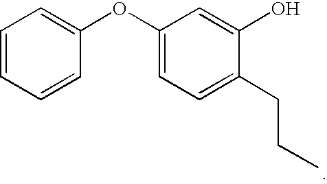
C1=CC=CC(OC2=CC=C(CCC)C(O)=C2)=C1
